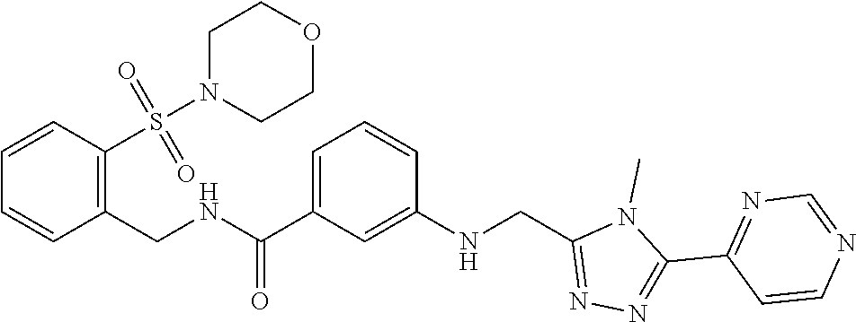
CN1C(CNC2=CC(C(NCC3=C(S(N4CCOCC4)(=O)=O)C=CC=C3)=O)=CC=C2)=NN=C1C1=NC=NC=C1
